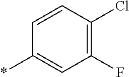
C1(*)=CC(F)=C(Cl)C=C1
